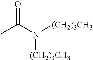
CC(N([(CH2)3CH3])[(CH2)3CH3])=O
